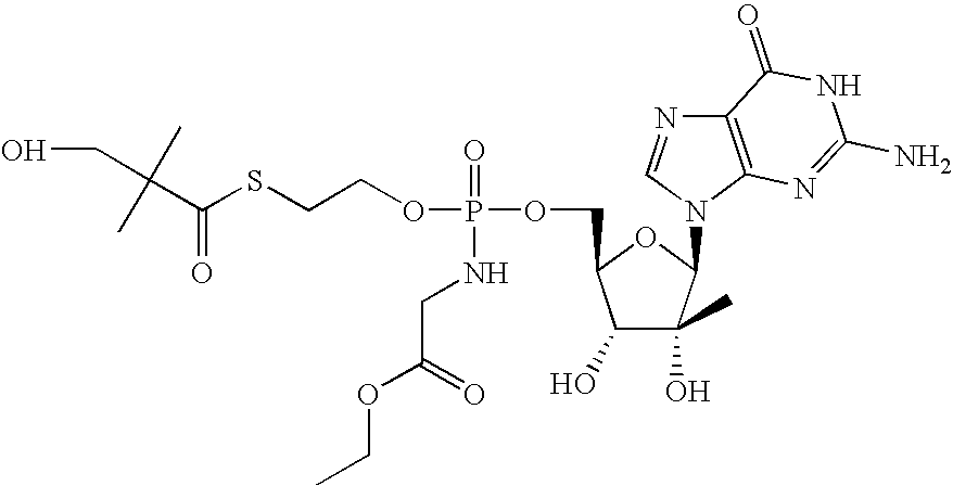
C1(O)C(O)(C)C(N2C3=C(N=C2)C(=O)NC(N)=N3)OC1COP(=O)(NCC(=O)OCC)OCCSC(C(CO)(C)C)=O
